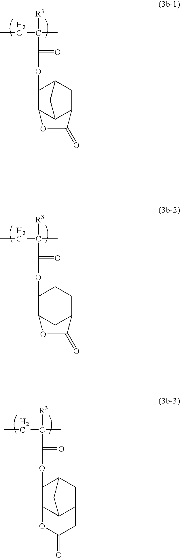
C1(OC(=O)C(C)(CC)[R3])C2CC3C(C2)C1OC3=O.C1(OC(=O)C(C)(CC)[R3])CCC2CC1OC2=O.C1(OC(=O)C(C)(CC)[R3])C2CC3C(C1OC(=O)C3)C2
